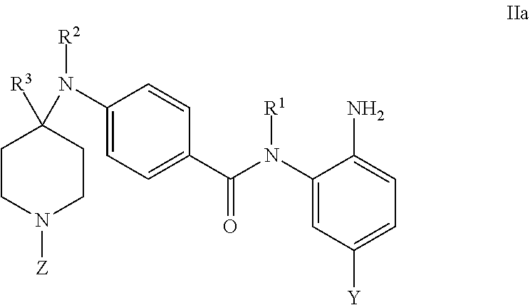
C1CN([Z])CCC1([R3])N(C1=CC=C(C(N(C2=CC([Y])=CC=C2N)[R1])=O)C=C1)[R2]
